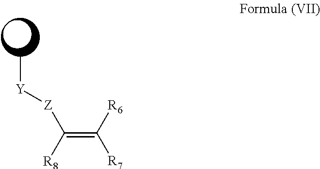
C(=C([R6])[R7])([Z][Y]C)[R8]
